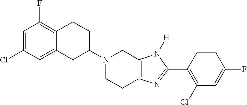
C12=C(F)C=C(Cl)C=C1CC(N1CCC3=C(C1)N([H])C(C1=C(Cl)C=C(F)C=C1)=N3)CC2
